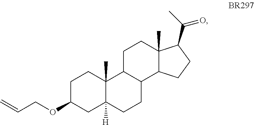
C1C(OCC=C)CC2([H])C(C)(C1)C1C(CC2)C2C(C)(CC1)C(C(C)=O)CC2
